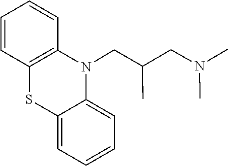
N(C)(CC(CN1C2=C(C=CC=C2)SC2=CC=CC=C21)C)C
